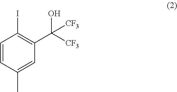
C1(I)=C(C(O)([CF3])[CF3])C=C(C)C=C1
